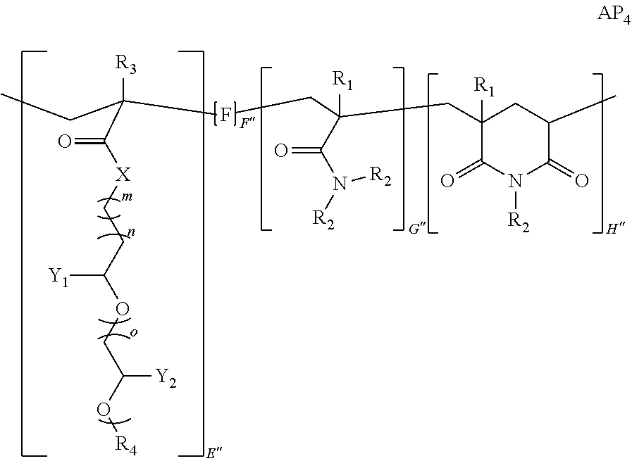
C(C([X]CCC(OCC(O[R4])[Y2])[Y1])=O)([R3])(CC)FCC([R1])(CC1([R1])C(=O)N([R2])C(=O)C(C)C1)C(N([R2])[R2])=O
